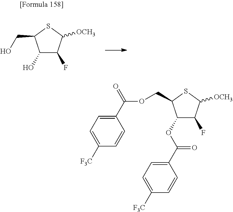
C1(O)C(F)C([OCH3])SC1CO.C1(OC(C2=CC=C([F3C])C=C2)=O)C(F)C([OCH3])SC1COC(C1=CC=C([F3C])C=C1)=O
